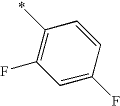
C1=C(F)C=CC(*)=C1F
